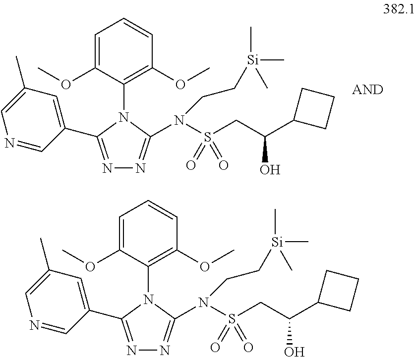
C1=C(OC)C(N2C(C3=CC(C)=CN=C3)=NN=C2N(S(CC(C2CCC2)O)(=O)=O)CC[Si](C)(C)C)=C(OC)C=C1.C1=C(OC)C(N2C(C3=CC(C)=CN=C3)=NN=C2N(S(CC(C2CCC2)O)(=O)=O)CC[Si](C)(C)C)=C(OC)C=C1
